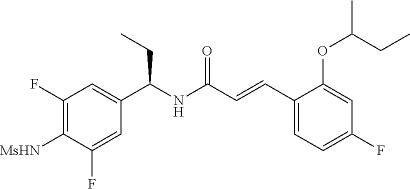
C1(F)=C([MsHN])C(F)=CC(C(NC(C=CC2=CC=C(F)C=C2OC(CC)C)=O)CC)=C1
